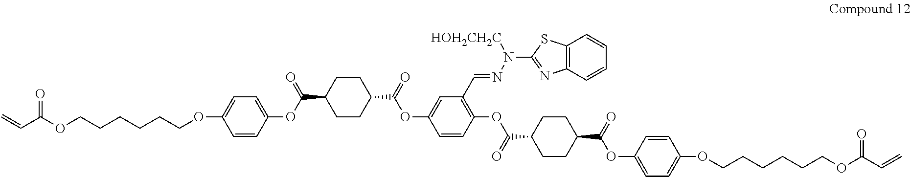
C12=C(C=CC=C1)SC(N(N=CC1=C(OC(C3CCC(C(=O)OC4=CC=C(OCCCCCCOC(C=C)=O)C=C4)CC3)=O)C=CC(OC(C3CCC(C(OC4=CC=C(OCCCCCCOC(C=C)=O)C=C4)=O)CC3)=O)=C1)[HOH2CH2C])=N2
